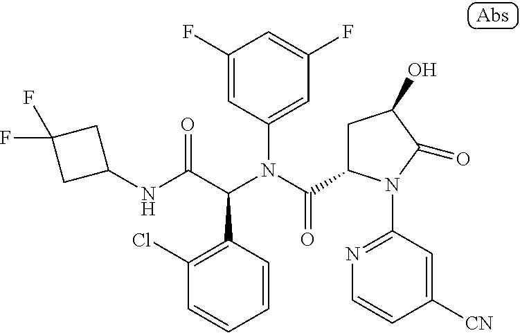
C1(NC(C(N(C(=O)C2CC(O)C(=O)N2C2=NC=CC([CN])=C2)C2=CC(F)=CC(F)=C2)C2=C(Cl)C=CC=C2)=O)CC(F)(F)C1
